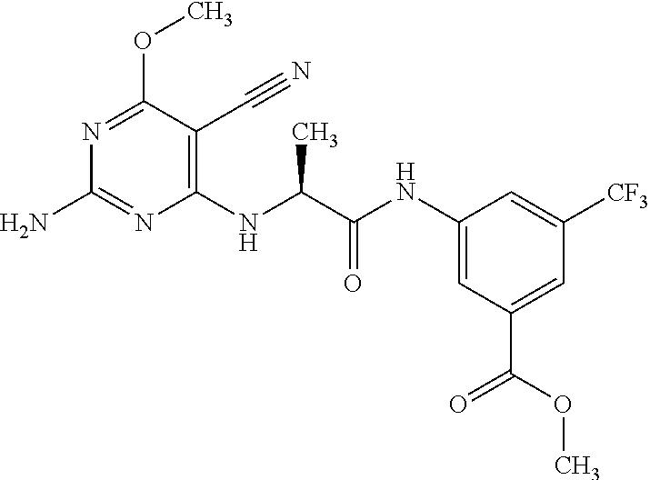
C1(NC(C(NC2=CC(C(=O)OC)=CC([CF3])=C2)=O)C)=C(C#N)C(OC)=NC(N)=N1
